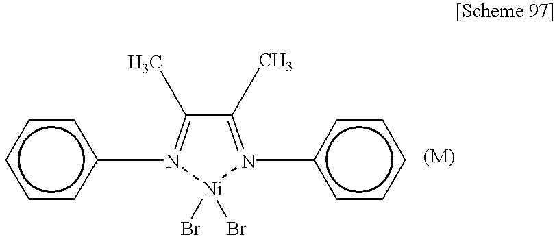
C1(C)=N(c2ccccc2)[Ni](Br)(Br)N(c2ccccc2)=C1C
